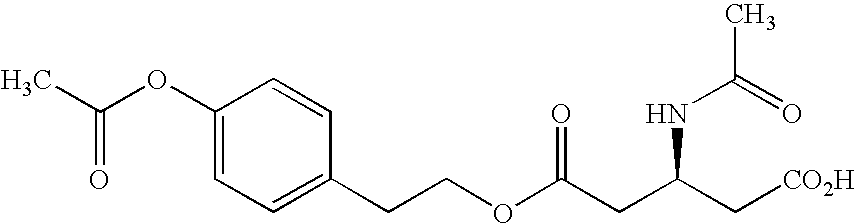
C1(OC(C)=O)=CC=C(CCOC(CC(C[CO2H])NC(C)=O)=O)C=C1
